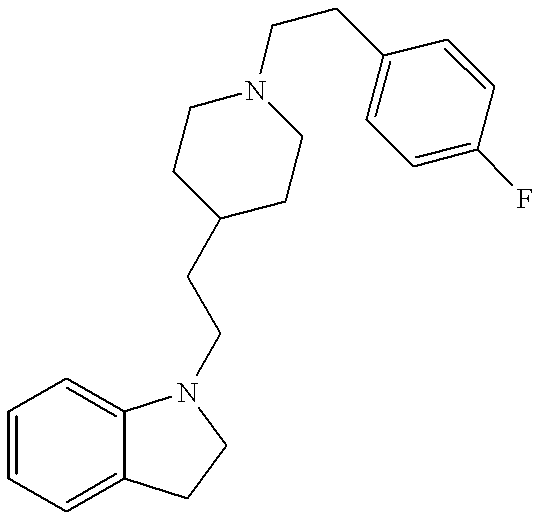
C1=CC=C2C(=C1)N(CCC1CCN(CCC3=CC=C(F)C=C3)CC1)CC2
